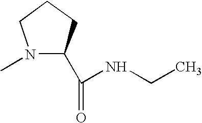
N1(C)C(C(=O)NCC)CCC1
